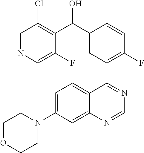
C1=NC=C(F)C(C(C2=CC(C3=NC=NC4=CC(N5CCOCC5)=CC=C34)=C(F)C=C2)O)=C1Cl
